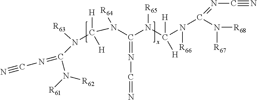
C(=NC=N)(N(C([H])([H])N([R63])C(N([R61])[R62])=NC#N)[R64])N(C(N([R66])C(N([R68])[R67])=NC#N)([H])[H])[R65]
